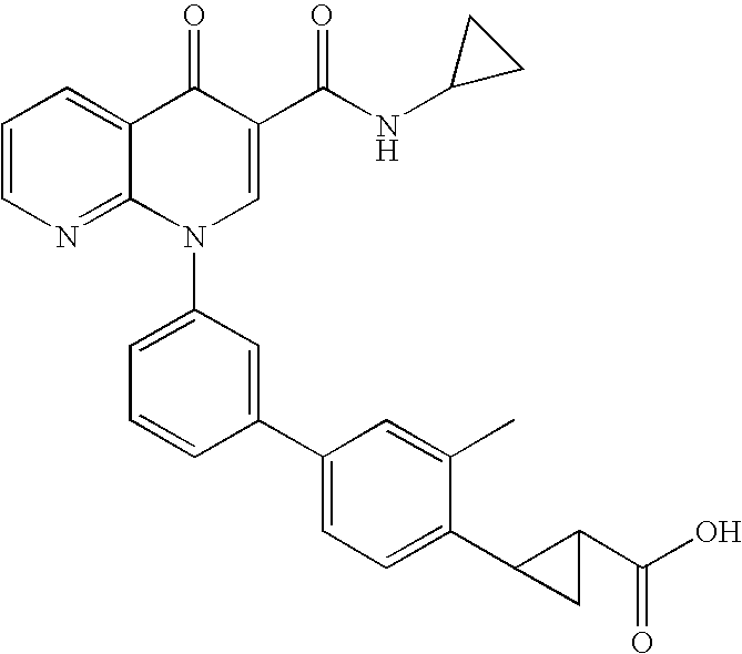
C1=CN=C2C(=C1)C(=O)C(C(NC1CC1)=O)=CN2C1=CC=CC(C2=CC=C(C3CC3C(O)=O)C(C)=C2)=C1
